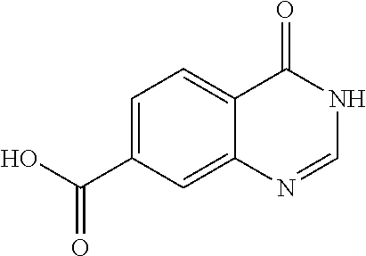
OC(C1=CC=C2C(=C1)N=CNC2=O)=O
